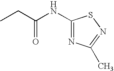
C1(NC(CC)=O)=NC(C)=NS1
